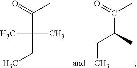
O=C(C(CC)(C)C)C.CC(C(CC)C)=O
